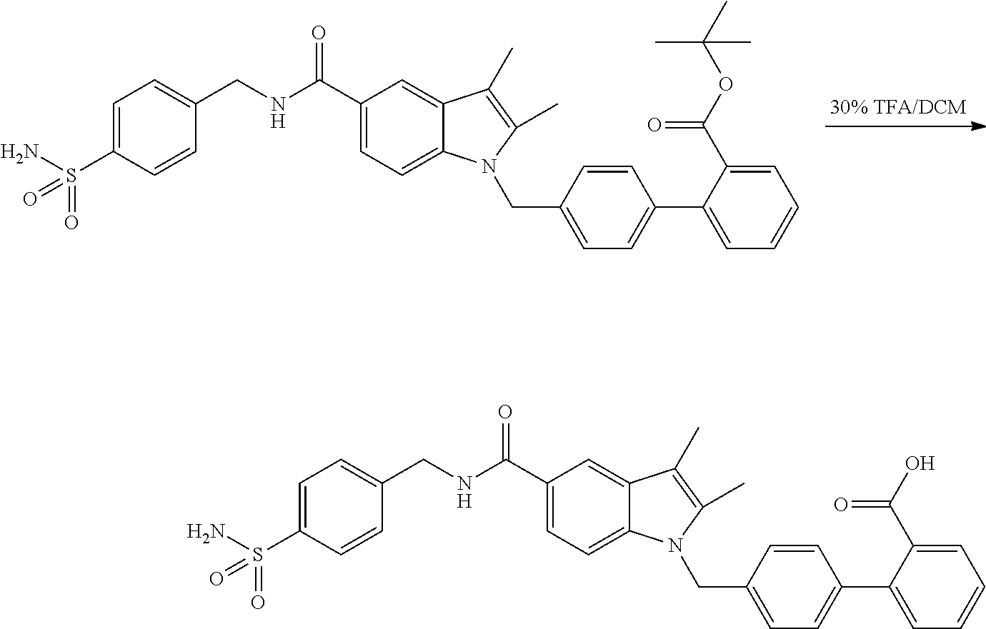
C1(C(=O)NCC2=CC=C(S(N)(=O)=O)C=C2)=CC=C2C(=C1)C(C)=C(C)N2CC1=CC=C(C2=CC=CC=C2C(OC(C)(C)C)=O)C=C1.C1(C(=O)NCC2=CC=C(S(N)(=O)=O)C=C2)=CC=C2C(=C1)C(C)=C(C)N2CC1=CC=C(C2=CC=CC=C2C(O)=O)C=C1
